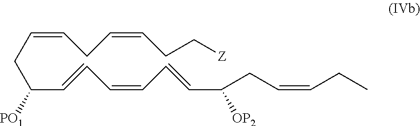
C(C=CC=CC=CC(CC=CCC)[OP2])(CC=CCC=CCC[Z])[PO1]
